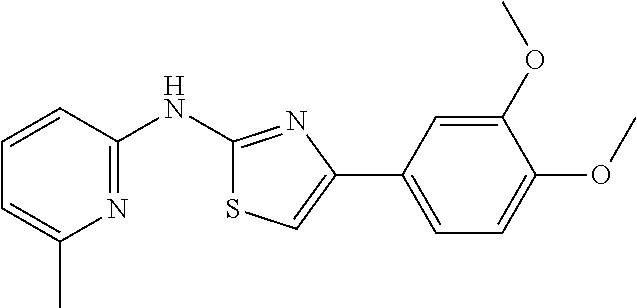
C1=CC(NC2=NC(C3=CC=C(OC)C(OC)=C3)=CS2)=NC(C)=C1
